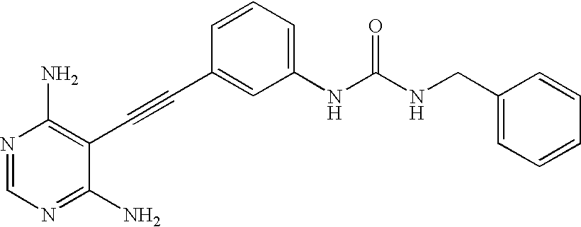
N1=CN=C(N)C(C#CC2=CC(NC(NCC3=CC=CC=C3)=O)=CC=C2)=C1N
